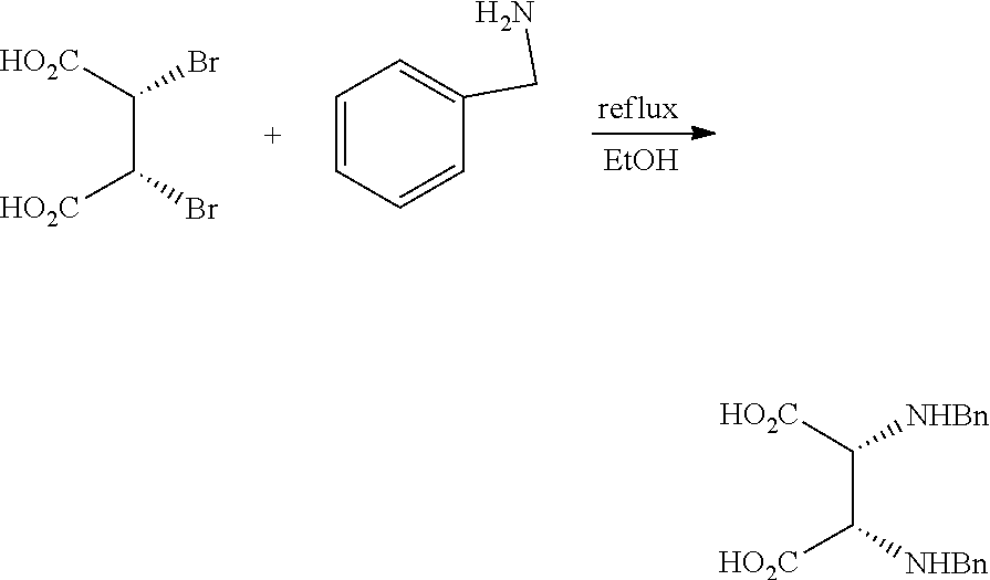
C(C(Br)[HO2C])(Br)[HO2C].C1=CC=CC(CN)=C1.[EtOH].C(C([HO2C])[NHBn])([HO2C])[NHBn]
